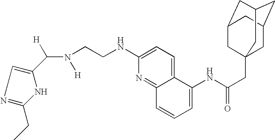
N1=C(CC)NC(C(N([H])CCNC2=CC=C3C(=N2)C=CC=C3NC(CC23CC4CC(CC(C2)C4)C3)=O)[H])=C1
